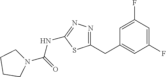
C1=C(F)C=C(F)C=C1CC1=NN=C(NC(=O)N2CCCC2)S1
